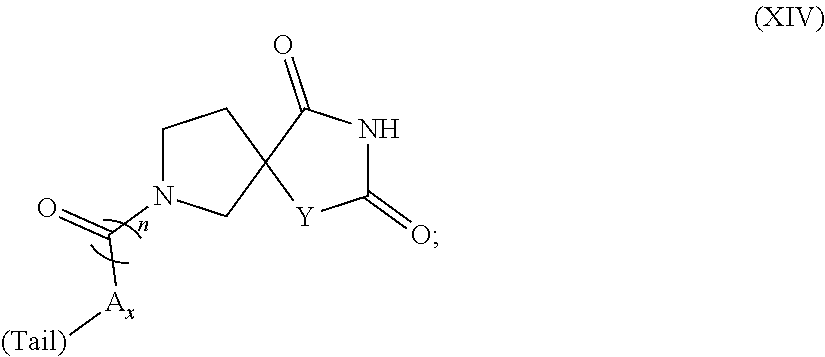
C1N(C(=O)[Ax][(Tail)])CC2(C1)[Y]C(=O)NC2=O
